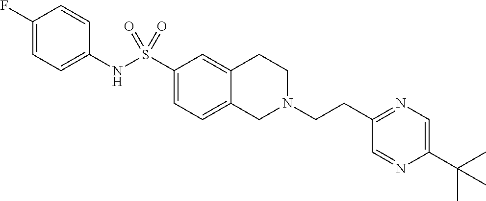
C1(F)=CC=C(NS(C2=CC=C3C(=C2)CCN(CCC2=NC=C(C(C)(C)C)N=C2)C3)(=O)=O)C=C1
